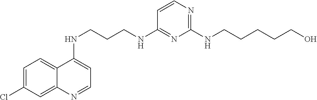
C1=C(Cl)C=C2C(=C1)C(NCCCNC1=NC(NCCCCCO)=NC=C1)=CC=N2
